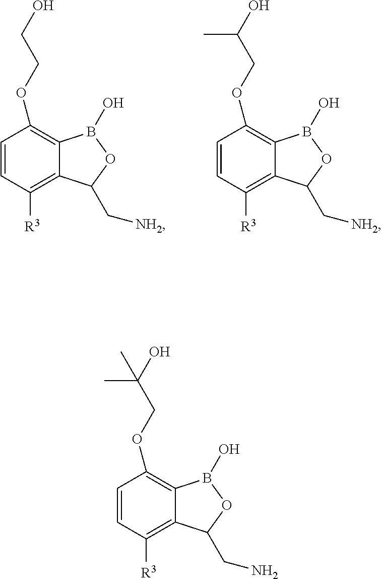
C12=C([R3])C=CC(OCC(O)(C)C)=C1B(O)OC2CN.C12=C([R3])C=CC(OCCO)=C1B(O)OC2C[NH2].C12=C([R3])C=CC(OCC(O)C)=C1B(O)OC2C[NH2]
